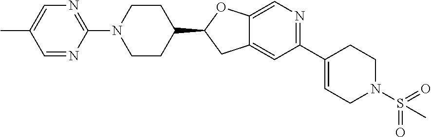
C12=CC(C3=CCN(S(=O)(=O)C)CC3)=NC=C1OC(C1CCN(C3=NC=C(C)C=N3)CC1)C2
